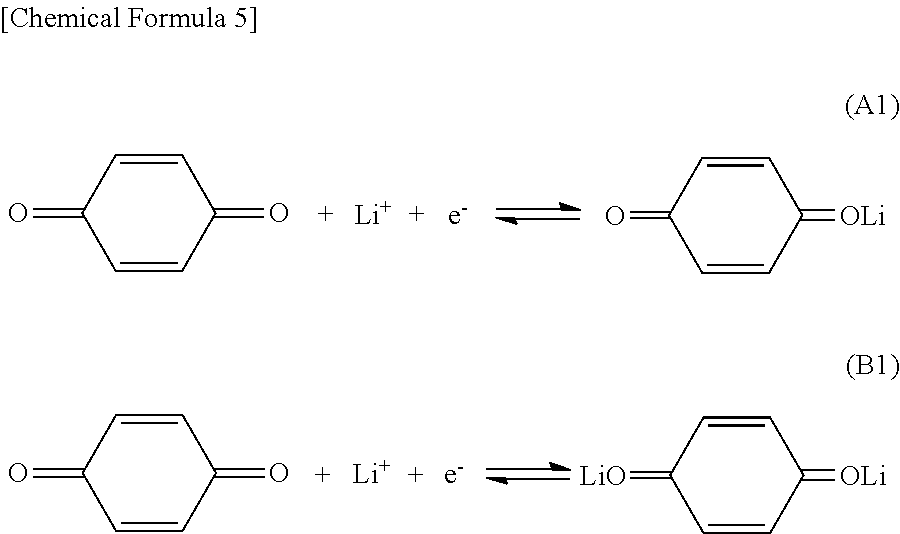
C1=CC(=O)C=CC1=O.C1=CC(=O)C=CC1=[OLi].[Li].[Li].C1=CC(=O)C=CC1=O.C1=CC(=[LiO])C=CC1=[OLi]
